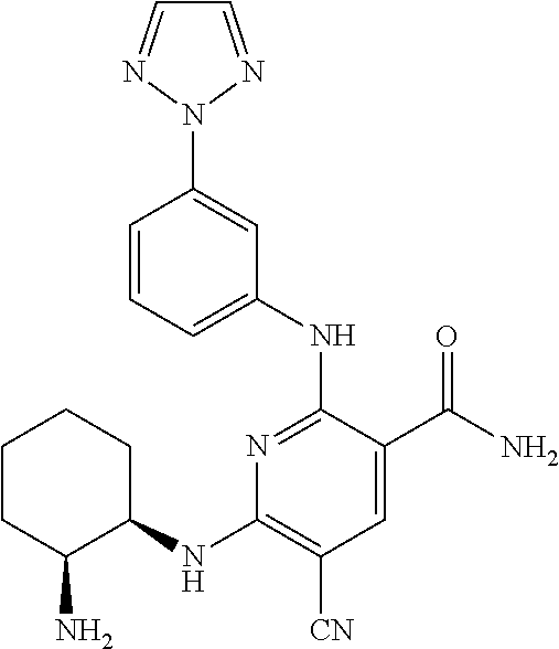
C1=C(NC2=NC(NC3CCCCC3N)=C([CN])C=C2C(N)=O)C=C(N2N=CC=N2)C=C1
